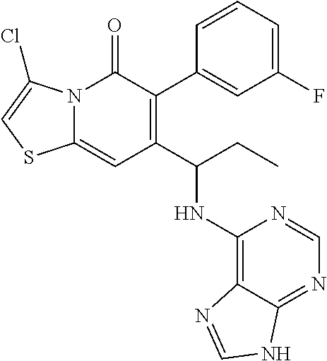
C1=C(F)C=C(C2=C(C(CC)NC3=C4C(=NC=N3)NC=N4)C=C3N(C2=O)C(Cl)=CS3)C=C1
